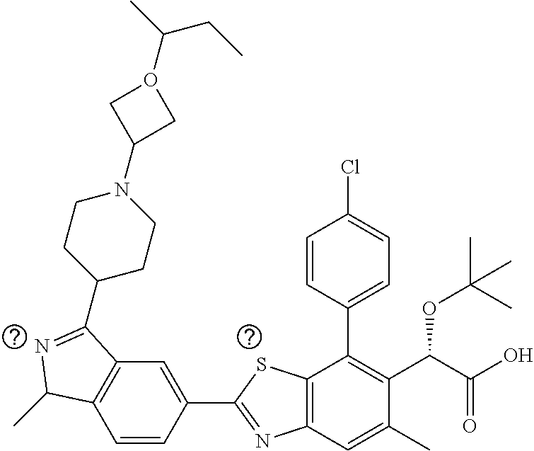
C1=CC(C2=NC3=C(S2)C(C2=CC=C(Cl)C=C2)=C(C(C(O)=O)OC(C)(C)C)C(C)=C3)=CC2=C1C(C)N=C2C1CCN(C2CO(C(C)CC)C2)CC1
